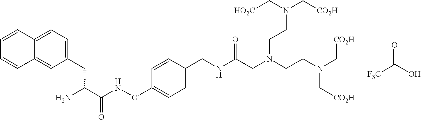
C1(CC(C(NOC2=CC=C(CNC(CN(CCN(C[CO2H])C[CO2H])CCN(C[CO2H])C[HO2C])=O)C=C2)=O)N)=CC=C2C(=C1)C=CC=C2.[F3C]C(O)=O
